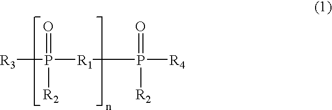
[R3]P([R1]P([R4])(=O)[R2])(=O)[R2]
